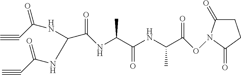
C#CC(=O)NC(C(=O)NC(C(NC(C(=O)ON1C(=O)CCC1=O)C)=O)C)NC(C#C)=O
